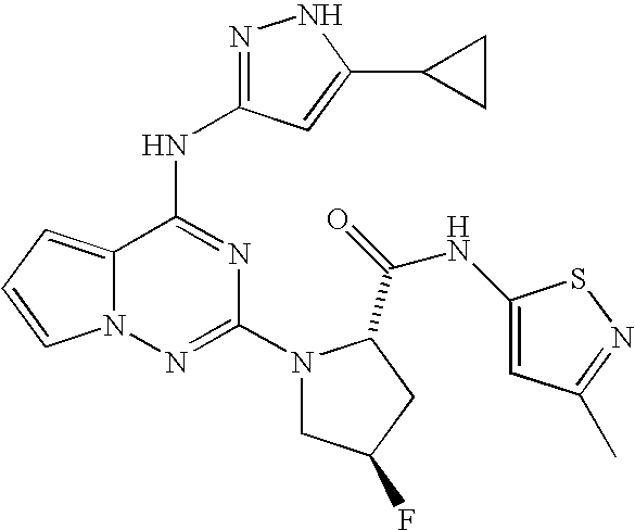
C1(N2CC(F)CC2C(NC2=CC(C)=NS2)=O)=NN2C(=CC=C2)C(NC2=NNC(C3CC3)=C2)=N1
